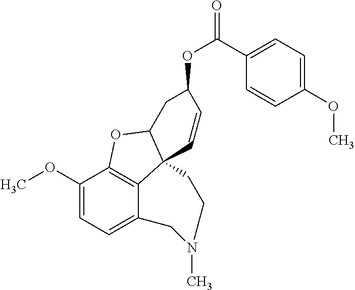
C1(OC)=CC=C2C3=C1OC1C3(C=CC(OC(=O)C3=CC=C(OC)C=C3)C1)CCN(C)C2
